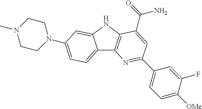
C12=CC=C(N3CCN(C)CC3)C=C1NC1=C2N=C(C2=CC=C([OMe])C(F)=C2)C=C1C(=O)N
